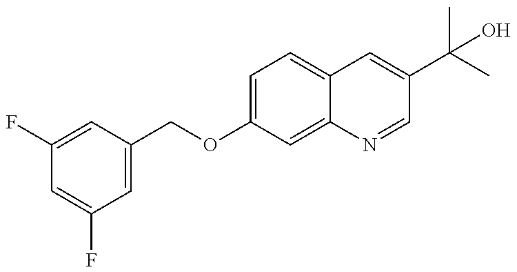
C1(F)=CC(COC2=CC=C3C(=C2)N=CC(C(C)(C)O)=C3)=CC(F)=C1
